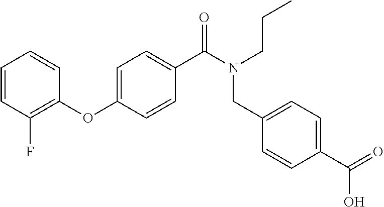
C1=CC(F)=C(OC2=CC=C(C(=O)N(CCC)CC3=CC=C(C(O)=O)C=C3)C=C2)C=C1
